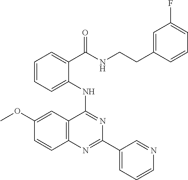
C1(OC)=CC2=C(C=C1)N=C(C1=CC=CN=C1)N=C2NC1=CC=CC=C1C(=O)NCCC1=CC(F)=CC=C1
